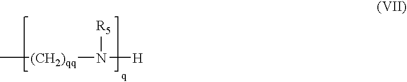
C[(CH2)qq]N([R5])[H]
